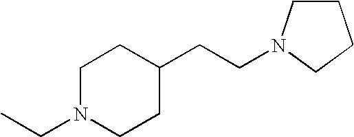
C1N(CC)CCC(CCN2CCCC2)C1
